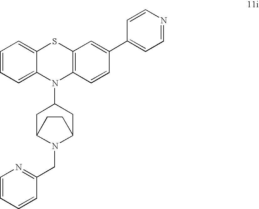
C1=CC=C2C(=C1)SC1=C(N2C2CC3N(CC4=NC=CC=C4)C(C2)CC3)C=CC(C2=CC=NC=C2)=C1
